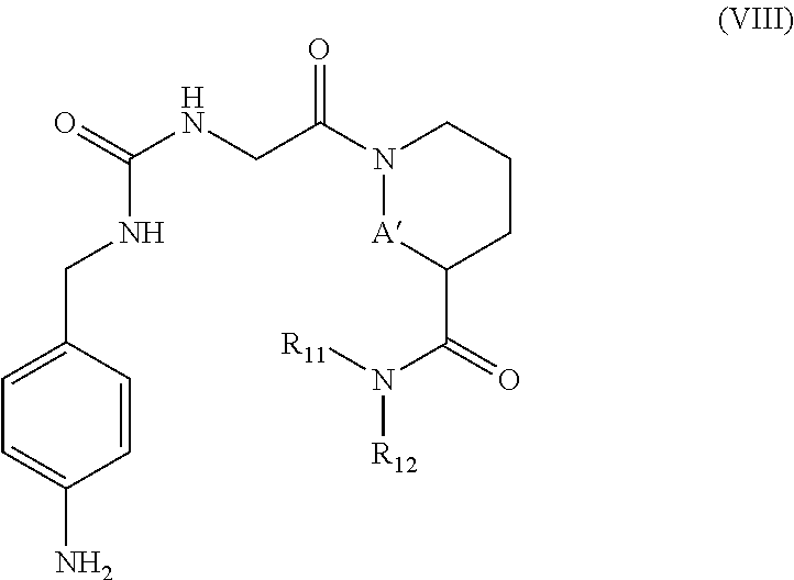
N(C(NCC(N1[A]C(C(N([R11])[R12])=O)CCC1)=O)=O)CC1=CC=C(N)C=C1
